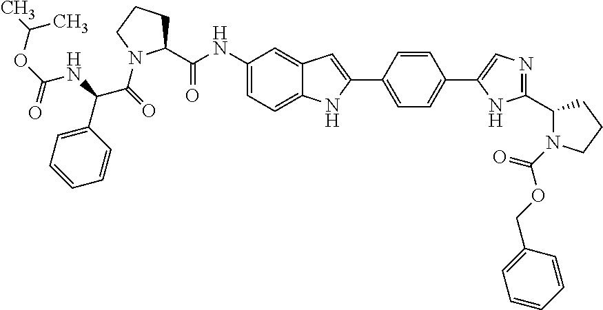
C1(NC(C2CCCN2C(=O)C(NC(=O)OC(C)C)C2=CC=CC=C2)=O)=CC=C2C(=C1)C=C(C1=CC=C(C3=CN=C(C4N(C(OCC5=CC=CC=C5)=O)CCC4)N3)C=C1)N2
